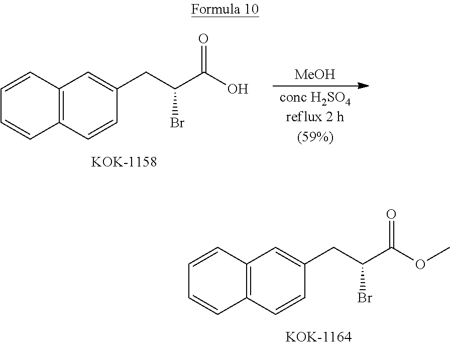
C12=C(C=CC(CC(C(OC)=O)Br)=C1)C=CC=C2.C12=C(C=CC(CC(C(O)=O)Br)=C1)C=CC=C2.[MeOH].[conc H2SO4reflux 2 h(59%)]
